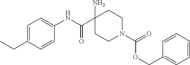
CCC1=CC=C(NC(C2(N)CCN(C(OCC3=CC=CC=C3)=O)CC2)=O)C=C1
